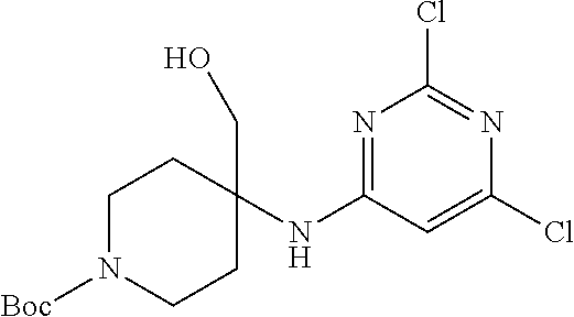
C1N([Boc])CCC(CO)(NC2=NC(Cl)=NC(Cl)=C2)C1
